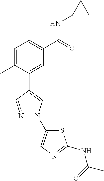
C1=C(C)C(C2=CN(C3=CN=C(NC(=O)C)S3)N=C2)=CC(C(=O)NC2CC2)=C1
